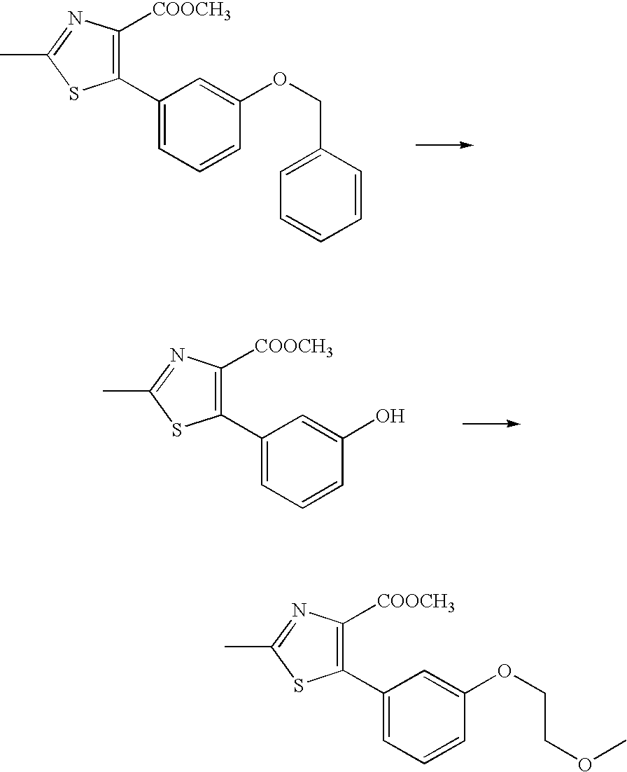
C1(C2=CC=CC(OCC3=CC=CC=C3)=C2)=C([COOCH3])N=C(C)S1.C1(C2=CC=CC(O)=C2)=C([COOCH3])N=C(C)S1.C1(C2=CC=CC(OCCOC)=C2)=C([COOCH3])N=C(C)S1
